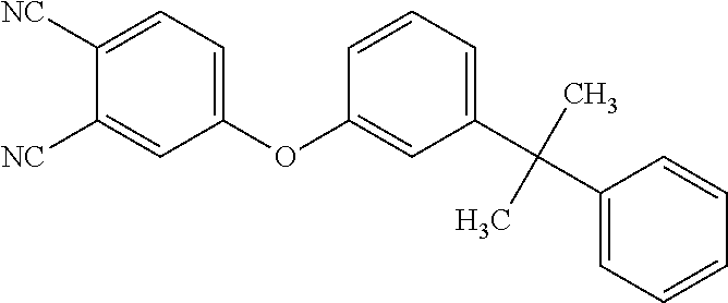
C1(OC2=CC(C(C)(C)C3=CC=CC=C3)=CC=C2)=CC=C([NC])C([NC])=C1
